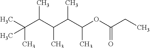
CC(C(C)(C)C)C(C(C(OC(CC)=O)C)C)C
